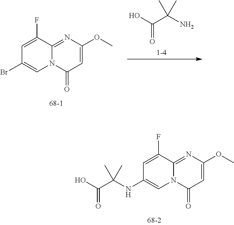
C1(NC(C(O)=O)(C)C)=CN2C(=NC(OC)=CC2=O)C(F)=C1.C1(Br)=CN2C(=NC(OC)=CC2=O)C(F)=C1.OC(=O)C(C)(N)C
